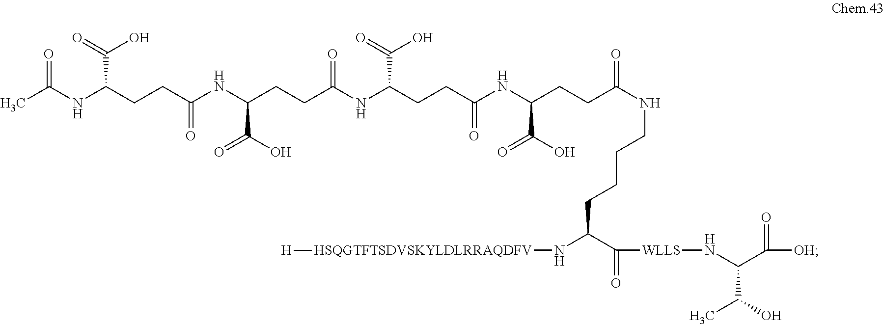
CC(NC(CCC(NC(CCC(NC(CCC(NC(CCC(NCCCCC(N[HSQGTFTSDVSKYLDLRRAQDFV][H])C(=O)[WLLS]NC(C([OH])=O)C(O)C)=O)C(O)=O)=O)C(=O)O)=O)C(O)=O)=O)C(=O)O)=O
